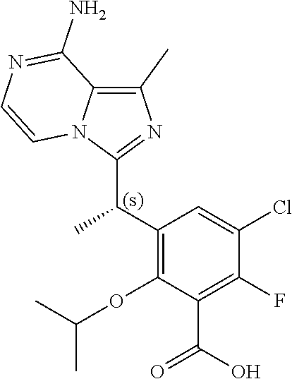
C1(C)=C2N(C(C(C3=C(OC(C)C)C(C(O)=O)=C(F)C(Cl)=C3)C)=N1)C=CN=C2N
